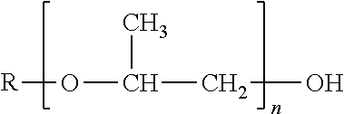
[R]OC(CO)C
